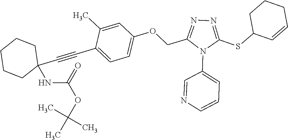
C1=C(C)C(C#CC2(NC(OC(C)(C)C)=O)CCCCC2)=CC=C1OCC1=NN=C(SC2C=CCCC2)N1C1=CC=CN=C1
